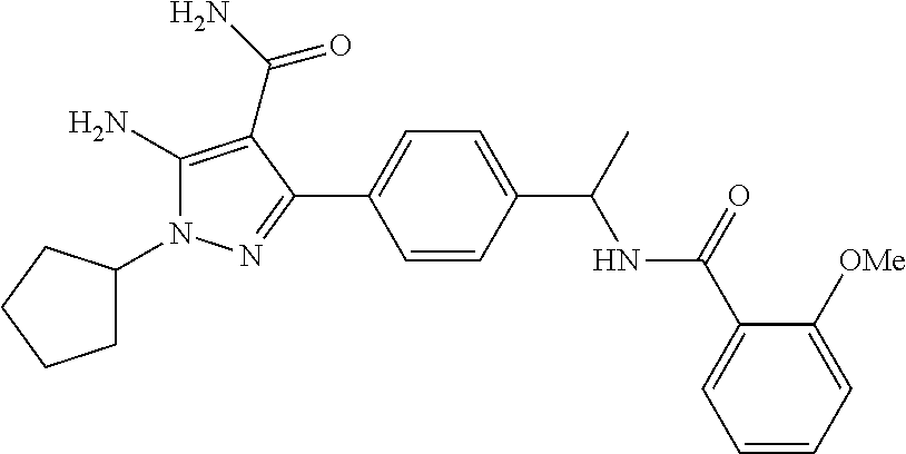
C1C(N2C(N)=C(C(N)=O)C(C3=CC=C(C(NC(C4=CC=CC=C4[OMe])=O)C)C=C3)=N2)CCC1
